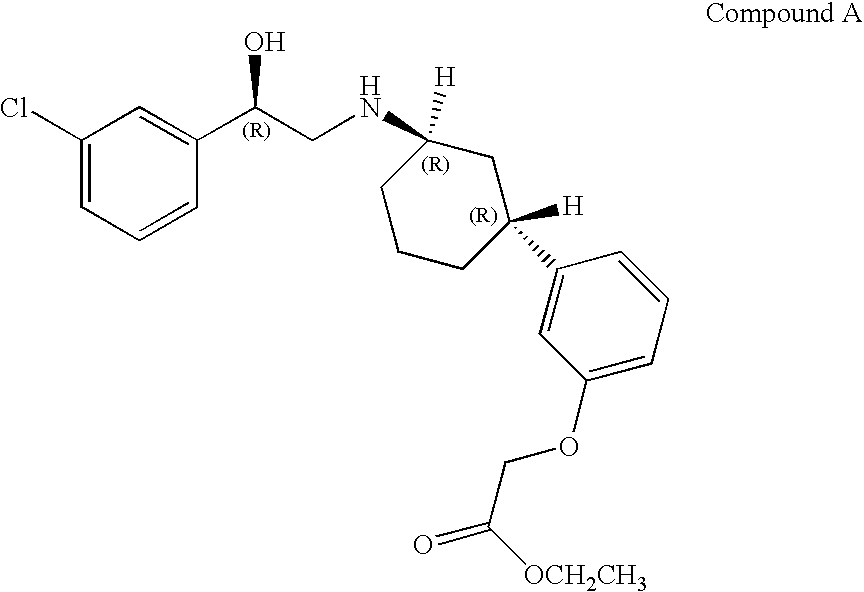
C1(Cl)=CC=CC(C(CNC2([H])CCCC([H])(C3=CC(OCC(=O)[OCH2CH3])=CC=C3)C2)O)=C1
